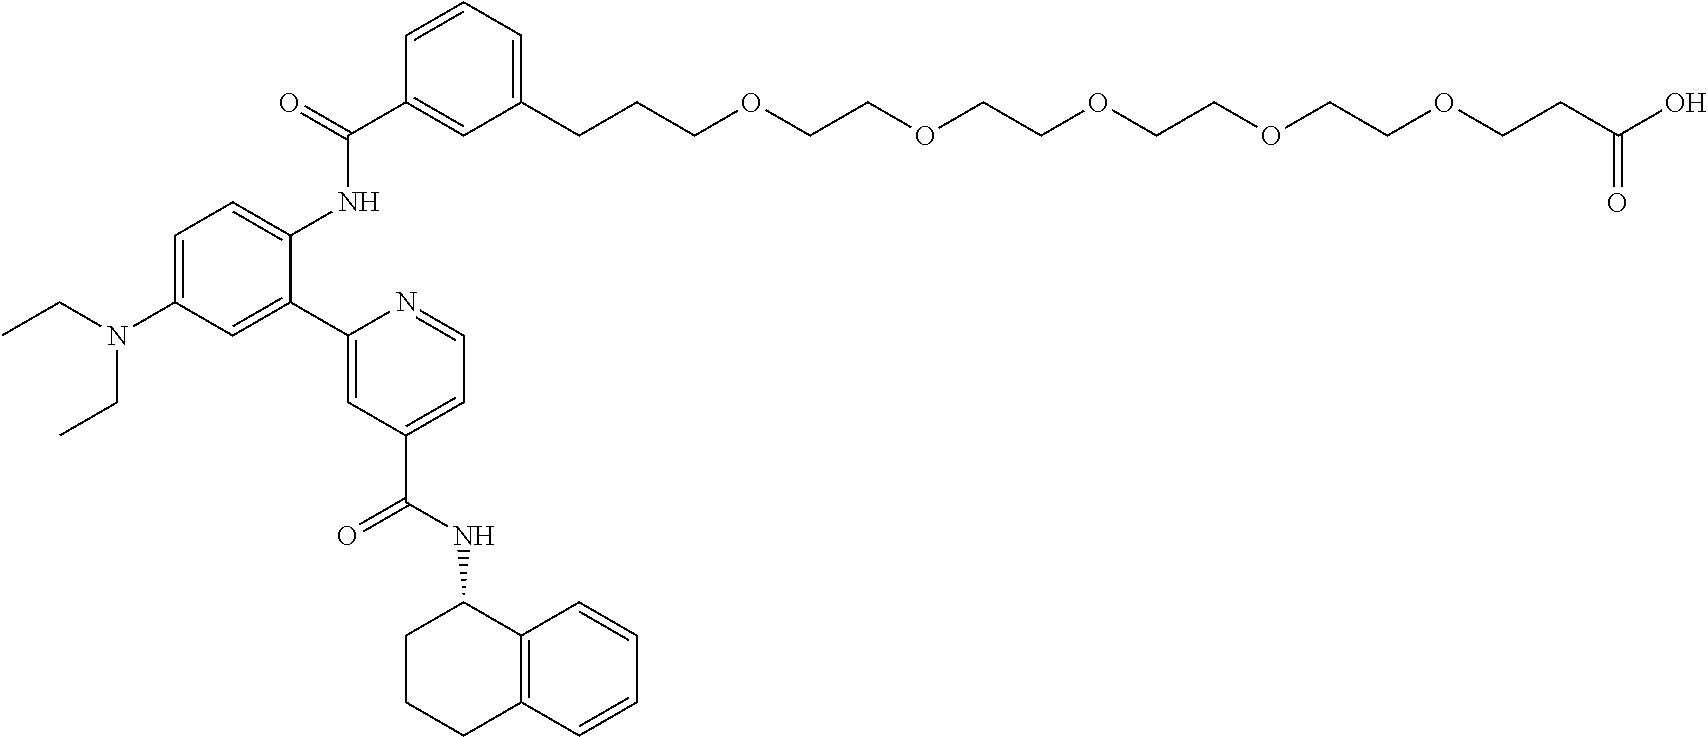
C1=C(N(CC)CC)C=C(C2=CC(C(NC3CCCC4=C3C=CC=C4)=O)=CC=N2)C(NC(C2=CC(CCCOCCOCCOCCOCCOCCC(O)=O)=CC=C2)=O)=C1
